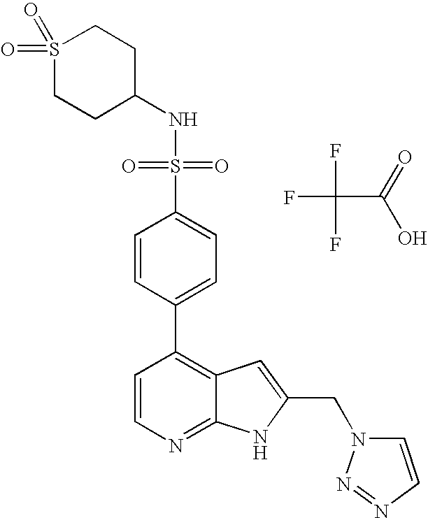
FC(F)(C(=O)O)F.S(C1=CC=C(C2=C3C(=NC=C2)NC(CN2C=CN=N2)=C3)C=C1)(=O)(=O)NC1CCS(=O)(=O)CC1
